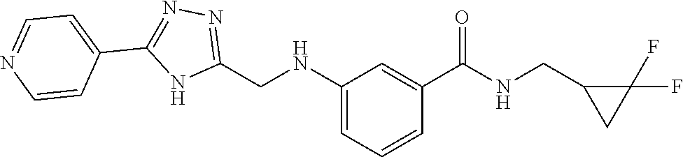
C1(CNC2=CC=CC(C(=O)NCC3CC3(F)F)=C2)=NN=C(C2=CC=NC=C2)N1
